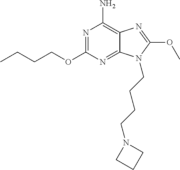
N1=C(OCCCC)N=C2C(=C1N)N=C(OC)N2CCCCN1CCC1
